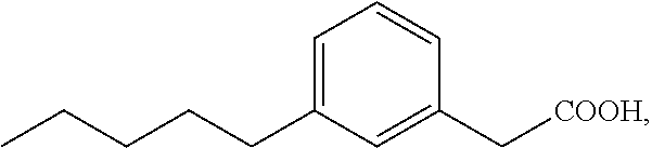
CCCCCC1=CC=CC(C[COOH])=C1
